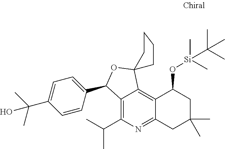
C12=C(C(C)C)N=C3C(=C1C1(OC2C2=CC=C(C(C)(C)O)C=C2)CCCC1)C(O[Si](C)(C(C)(C)C)C)CC(C)(C)C3
